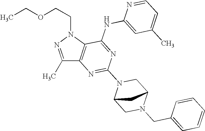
C1(C)=NN(CCOCC)C2=C1N=C(N1C3CN(CC4=CC=CC=C4)C(C1)C3)N=C2NC1=CC(C)=CC=N1
